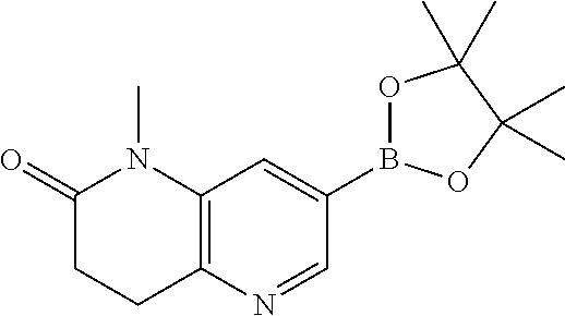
C12=C(N=CC(B3OC(C)(C)C(C)(C)O3)=C1)CCC(=O)N2C
